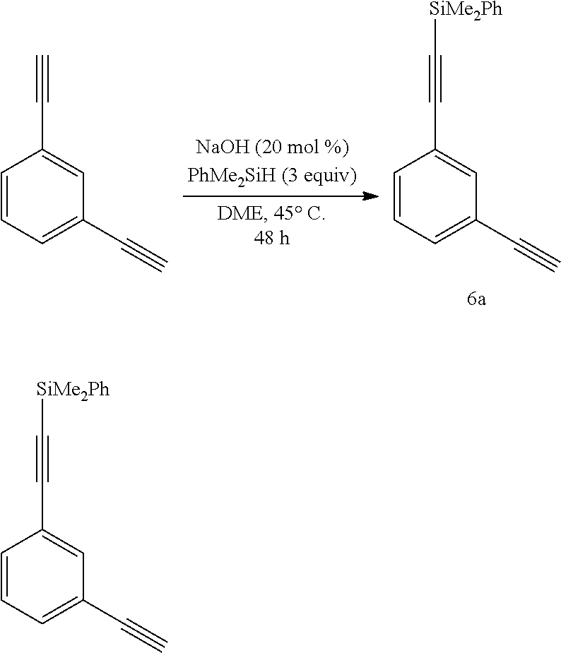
C1=CC=C(C#C)C=C1C#C.C1=CC=C(C#C)C=C1C#C[SiMe2Ph].C1=CC=C(C#C)C=C1C#C[SiMe2Ph]
